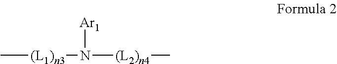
C[(L1)n3]N([Ar1])[(L2)n4]C
